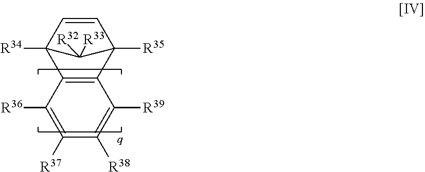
C12([R34])C=CC([R35])(C3=C1C([R36])=C([R37])C([R38])=C3[R39])C2([R32])[R33]
